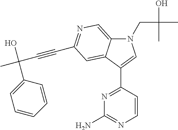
N1(CC(O)(C)C)C2=CN=C(C#CC(O)(C3=CC=CC=C3)C)C=C2C(C2=NC(N)=NC=C2)=C1
